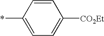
C1=C(*)C=CC([CO2Et])=C1
